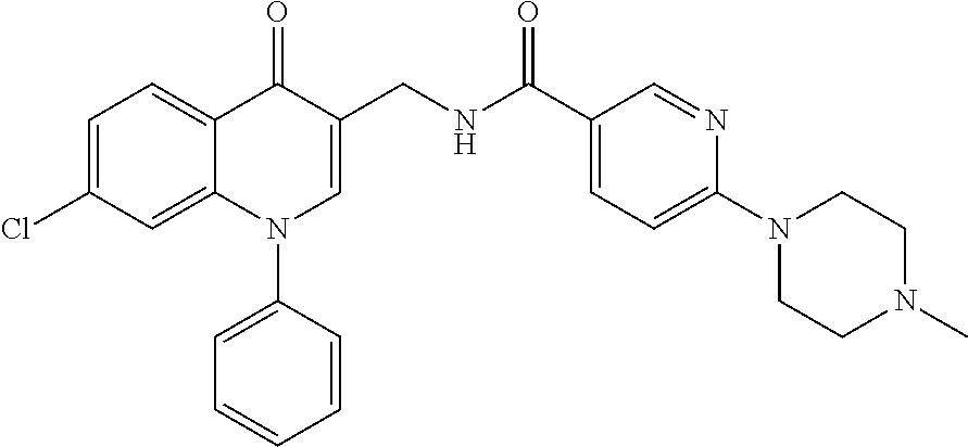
C1=C(Cl)C=C2C(=C1)C(=O)C(CNC(C1=CC=C(N3CCN(C)CC3)N=C1)=O)=CN2C1=CC=CC=C1
